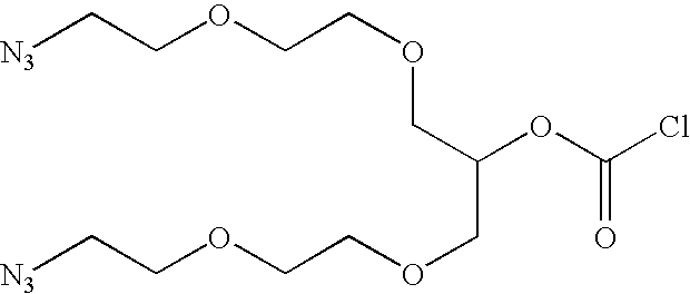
[N3]CCOCCOCC(COCCOCC[N3])OC(Cl)=O
